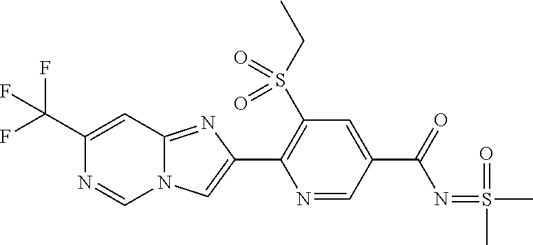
C1(C(F)(F)F)=CC2=NC(C3=C(S(CC)(=O)=O)C=C(C(N=S(C)(C)=O)=O)C=N3)=CN2C=N1
